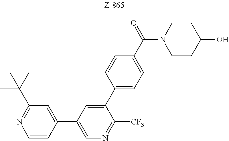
C1=CC(C2=CN=C([CF3])C(C3=CC=C(C(=O)N4CCC(O)CC4)C=C3)=C2)=CC(C(C)(C)C)=N1
